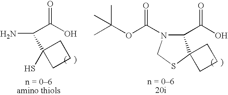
NC(C(O)=O)C1(S)CCC1.N1(C(OC(C)(C)C)=O)C(C(O)=O)C2(SC1)CCC2
